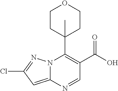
N12C(=CC(Cl)=N1)N=CC(C(O)=O)=C2C1(C)CCOCC1
